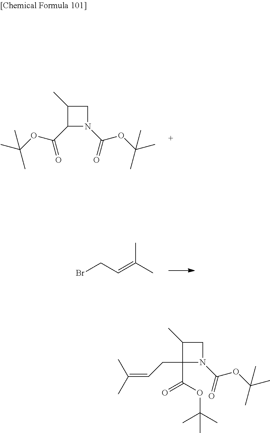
C1(C(OC(C)(C)C)=O)N(C(=O)OC(C)(C)C)CC1C.BrCC=C(C)C.C1(CC=C(C)C)(C(OC(C)(C)C)=O)N(C(=O)OC(C)(C)C)CC1C
